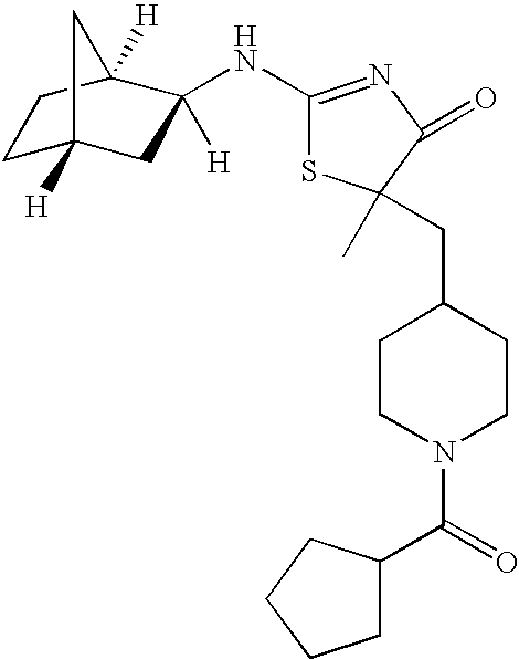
C1C2([H])CC([H])(NC3=NC(=O)C(C)(CC4CCN(C(=O)C5CCCC5)CC4)S3)C([H])(C1)C2
